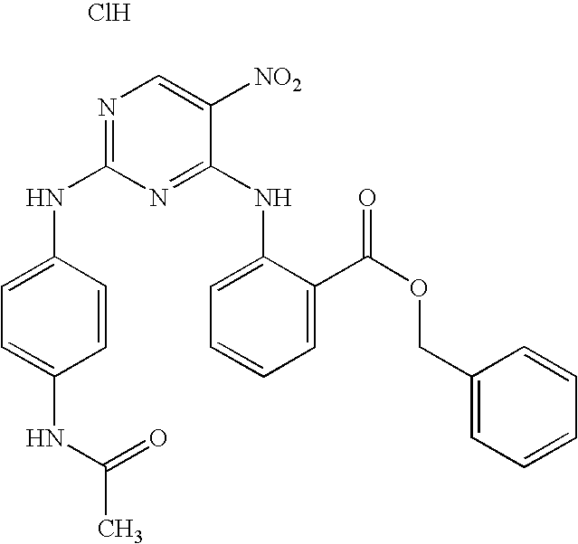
Cl.N1=C(NC2=CC=C(NC(=O)C)C=C2)N=C(NC2=CC=CC=C2C(=O)OCC2=CC=CC=C2)C([NO2])=C1
